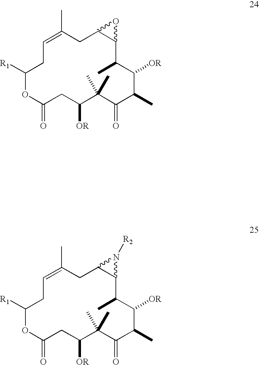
C1=C(C)CC2C(C(C)C([OR])C(C)C(=O)C(C)(C)C([OR])CC(=O)OC([R1])C1)O2.C1=C(C)CC2C(C(C)C([OR])C(C)C(=O)C(C)(C)C([OR])CC(=O)OC([R1])C1)N2[R2]
